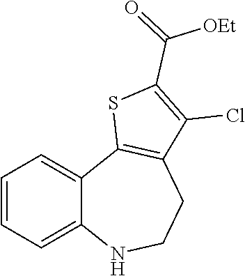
C1=CC=C2C(=C1)C1=C(CCN2)C(Cl)=C(C(=O)[OEt])S1
